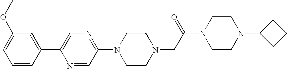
C1=CC(C2=CN=C(N3CCN(CC(N4CCN(C5CCC5)CC4)=O)CC3)C=N2)=CC(OC)=C1
